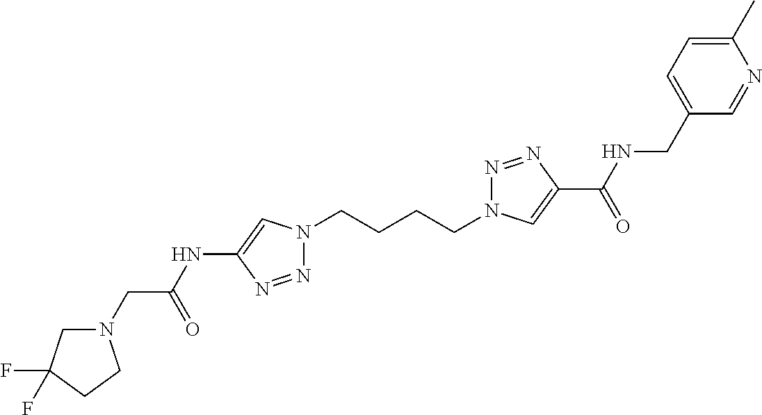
C1(NC(CN2CC(F)(F)CC2)=O)=CN(CCCCN2N=NC(C(=O)NCC3=CC=C(C)N=C3)=C2)N=N1
